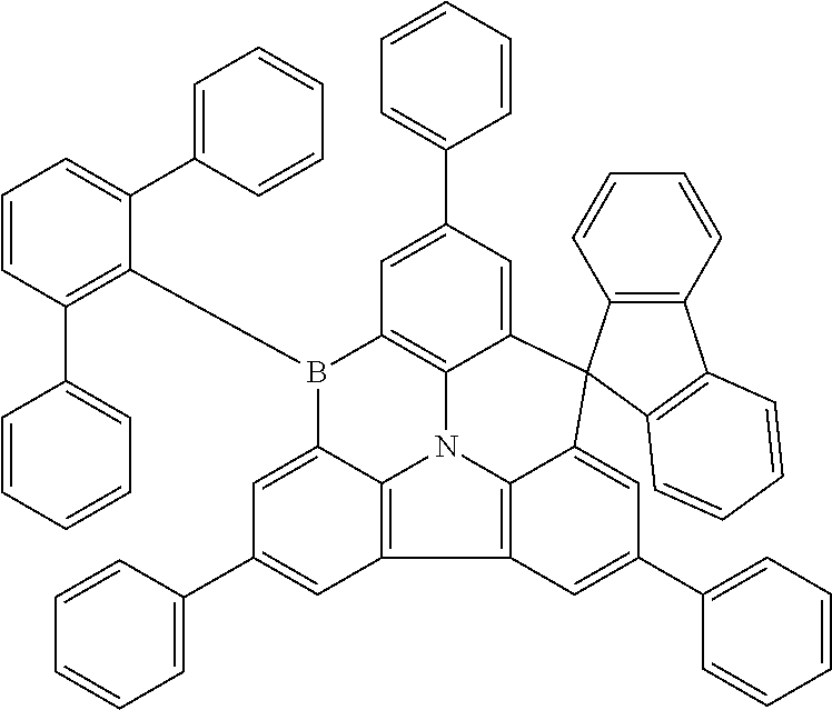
C1=CC(C2=CC=CC=C2)=C(B2C3=C4N5C6=C(C7=C5C(=CC(C5=CC=CC=C5)=C7)C5(C4=CC(C4=CC=CC=C4)=C3)C3=C(C4=C5C=CC=C4)C=CC=C3)C=C(C3=CC=CC=C3)C=C26)C(C2=CC=CC=C2)=C1
